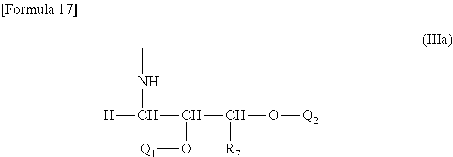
[H]C(C(C(O[Q2])[R7])O[Q1])NC
